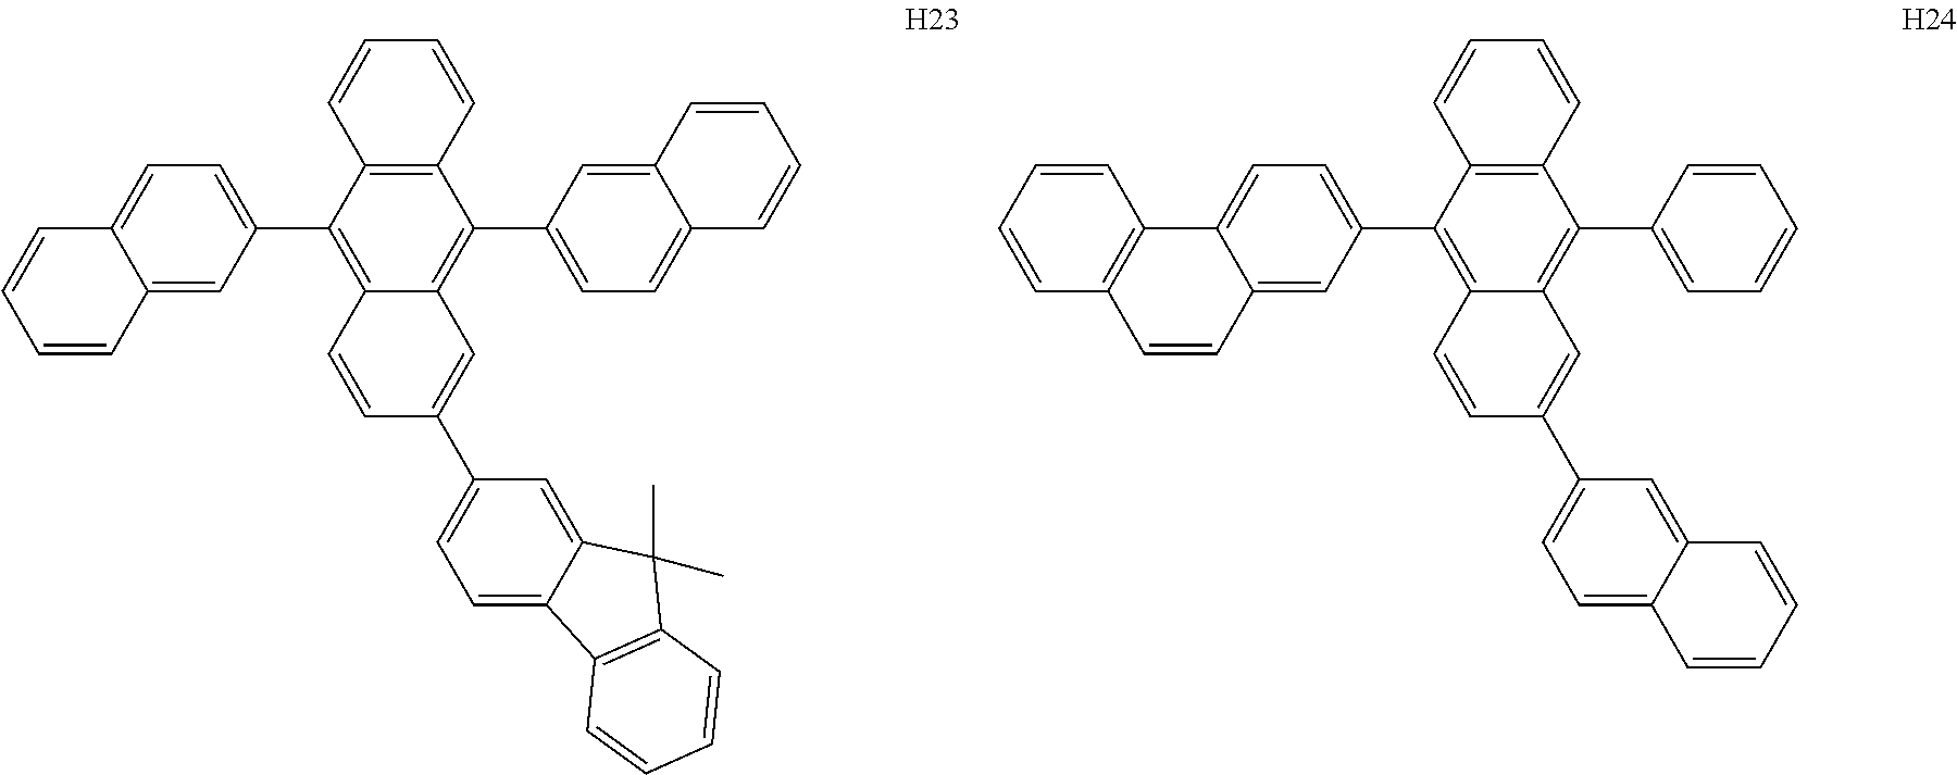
C12=C(C3=CC=C4C(=C3)C=CC=C4)C3=C(C(C4=CC=C5C(=C4)C=CC=C5)=C1C=C(C1=CC=C4C(=C1)C(C)(C)C1=C4C=CC=C1)C=C2)C=CC=C3.C12=C(C3=CC=C4C(=C3)C=CC3=C4C=CC=C3)C3=C(C(C4=CC=CC=C4)=C1C=C(C1=CC=C4C(=C1)C=CC=C4)C=C2)C=CC=C3
